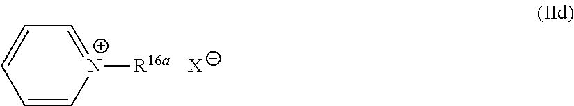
[X].[N+]1([R16a])=CC=CC=C1
